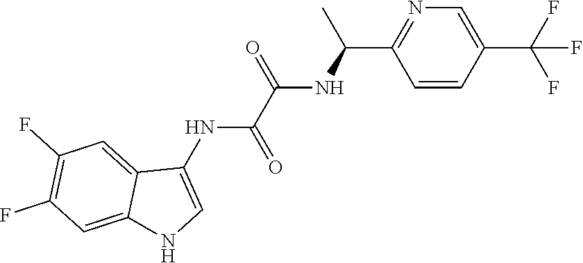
N1=C(C(C)NC(C(=O)NC2=CNC3=CC(F)=C(F)C=C23)=O)C=CC(C(F)(F)F)=C1
